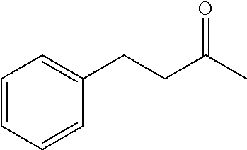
C(C(C)=O)CC1=CC=CC=C1
